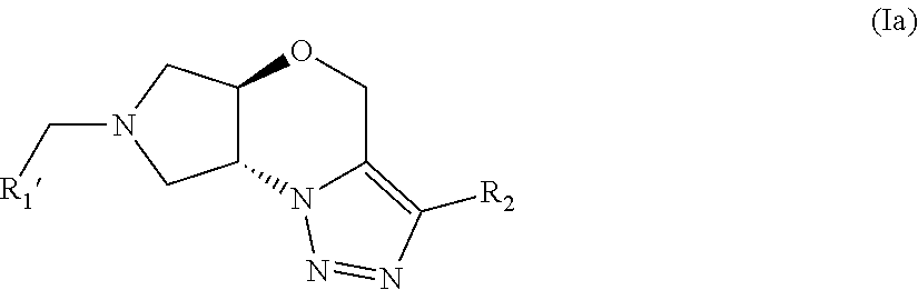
C12C(CN(C[R1])C1)OCC1=C([R2])N=NN21
